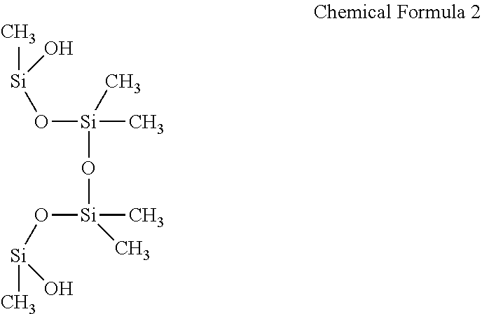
C[Si](O)O[Si](C)(C)O[Si](C)(C)O[Si](C)O
